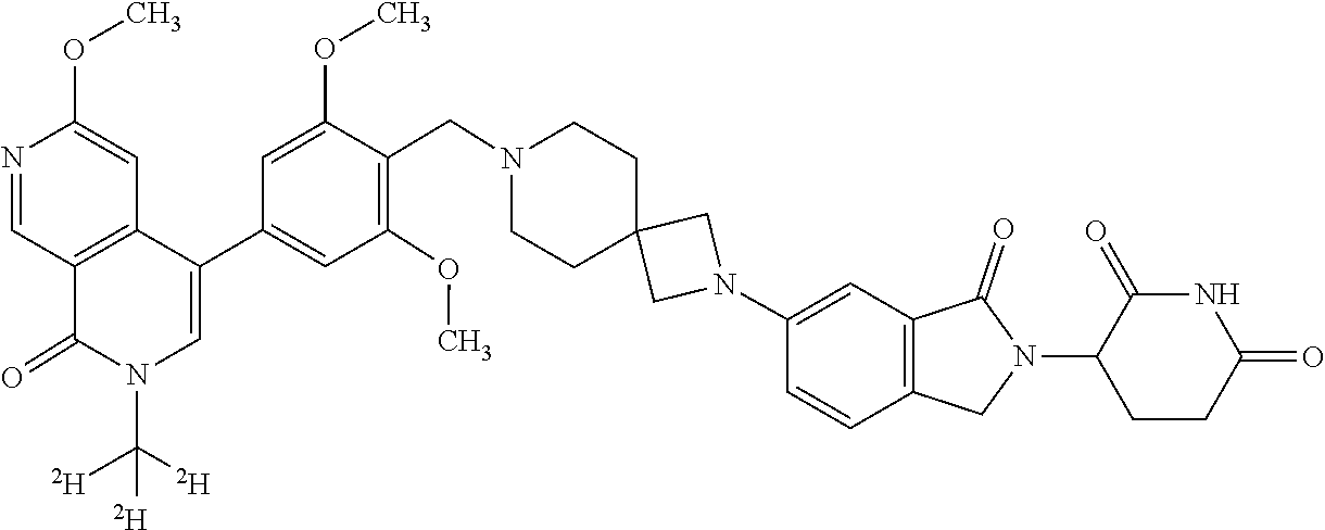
N1(C([D])([D])[D])C(=O)C2=C(C=C(OC)N=C2)C(C2=CC(OC)=C(CN3CCC4(CN(C5=CC6=C(C=C5)CN(C5CCC(=O)NC5=O)C6=O)C4)CC3)C(OC)=C2)=C1
